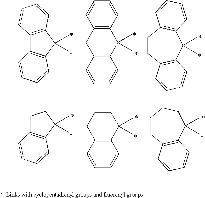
C12=C(C(C)(C)C3=C1C=CC=C3)C=CC=C2.C12=C(CC3=C(C1(C)C)C=CC=C3)C=CC=C2.C1CC2=C(C(C)(C)C3=C1C=CC=C3)C=CC=C2.C1C2=C(C(C)(C)C1)C=CC=C2.C1CCC2=C(C1(C)C)C=CC=C2.C1CC2=C(C(C)(C)CC1)C=CC=C2
